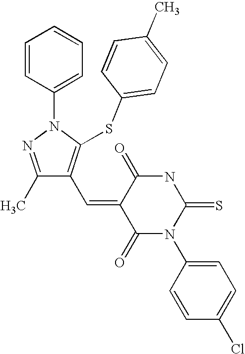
C1(C)=NN(C2=CC=CC=C2)C(SC2=CC=C(C)C=C2)=C1C=C1C(=O)N(C2=CC=C(Cl)C=C2)C(=S)NC1=O
